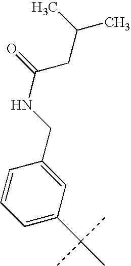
C1=C(C(C)(C)C)C=C(CNC(CC(C)C)=O)C=C1
